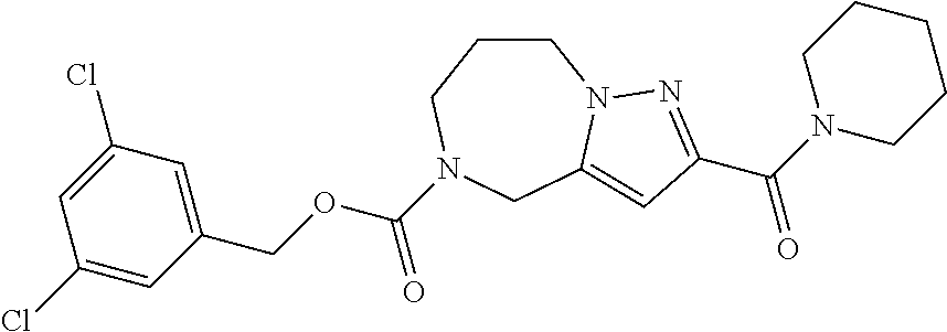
C1CCN(C(OCC2=CC(Cl)=CC(Cl)=C2)=O)CC2=CC(C(N3CCCCC3)=O)=NN12
